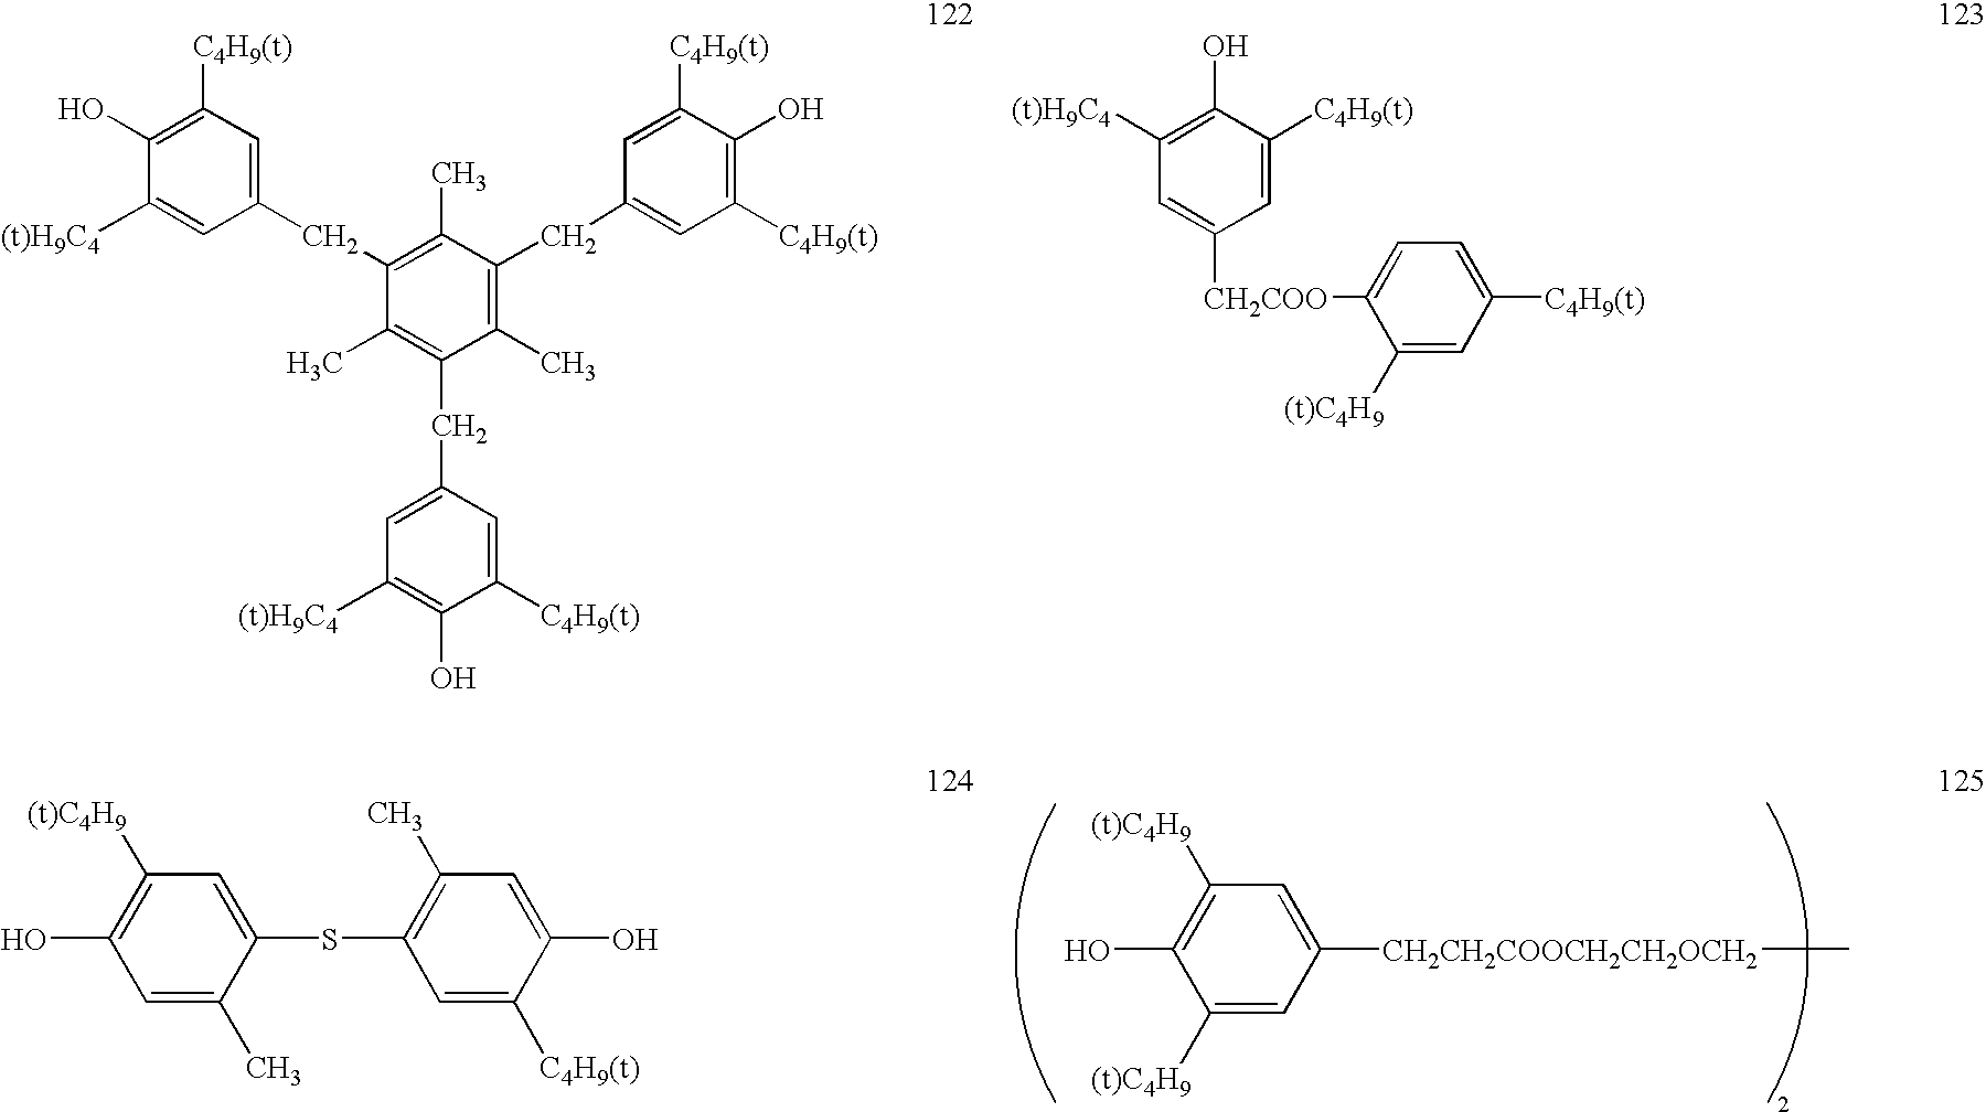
C1(O)=C([C4H9(t)])C=C(CC2=C(C)C(CC3=CC([C4H9(t)])=C(O)C([C4H9(t)])=C3)=C(C)C(CC3=CC([(t)H9C4])=C(O)C([C4H9(t)])=C3)=C2C)C=C1[(t)H9C4].C1(O)=C([(t)C4H9])C=C([CH2CH2COOCH2CH2OCH2]C)C=C1[(t)C4H9].C1([(t)H9C4])=C(O)C([C4H9(t)])=CC([CH2COO]C2=CC=C([C4H9(t)])C=C2[(t)C4H9])=C1.C1(O)=C([(t)C4H9])C=C(SC2=C(C)C=C(O)C([C4H9(t)])=C2)C(C)=C1
